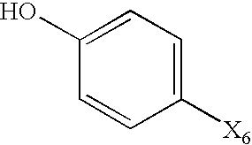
C1([X6])=CC=C(O)C=C1
